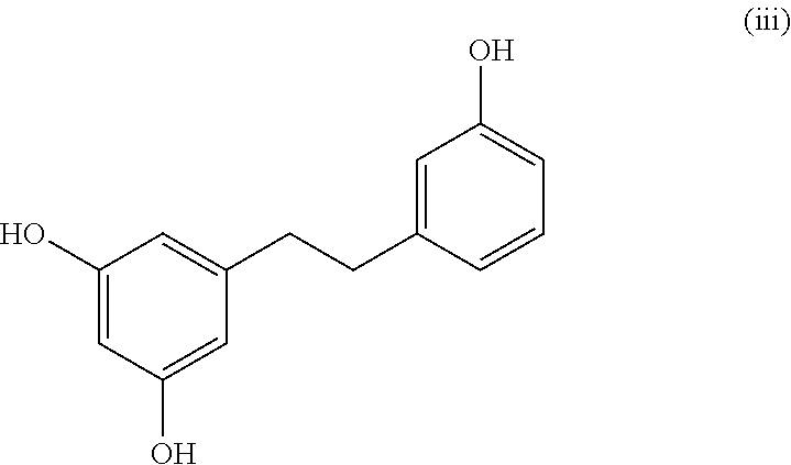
C1=C(O)C=C(O)C=C1CCC1=CC(O)=CC=C1
